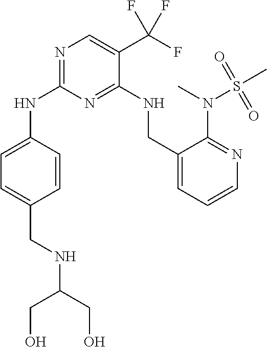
C1=CC(NC2=NC=C(C(F)(F)F)C(NCC3=CC=CN=C3N(S(C)(=O)=O)C)=N2)=CC=C1CNC(CO)CO
